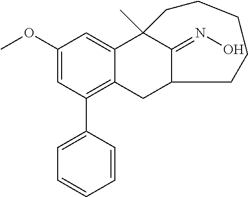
C1(OC)=CC(C2=CC=CC=C2)=C2C(=C1)C1(C)C(=NO)C(C2)CCCCC1
